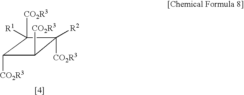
C1([CO2R3])C([CO2R3])C([CO2R3])([R2])C1([CO2R3])[R1]
